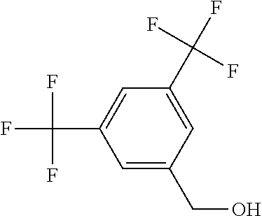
C1=C(CO)C=C(C(F)(F)F)C=C1C(F)(F)F
